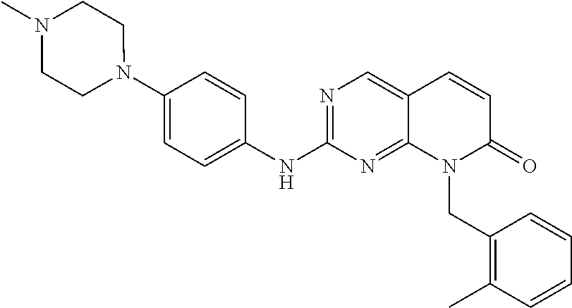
N1(C2=CC=C(NC3=NC=C4C(=N3)N(CC3=C(C)C=CC=C3)C(=O)C=C4)C=C2)CCN(C)CC1
